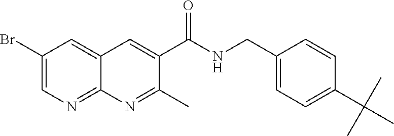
C1(CNC(C2=CC3=CC(Br)=CN=C3N=C2C)=O)=CC=C(C(C)(C)C)C=C1
